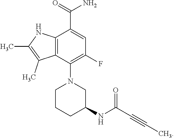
C12=C(C(N3CCCC(NC(C#CC)=O)C3)=C(F)C=C1C(=O)N)C(C)=C(C)N2
